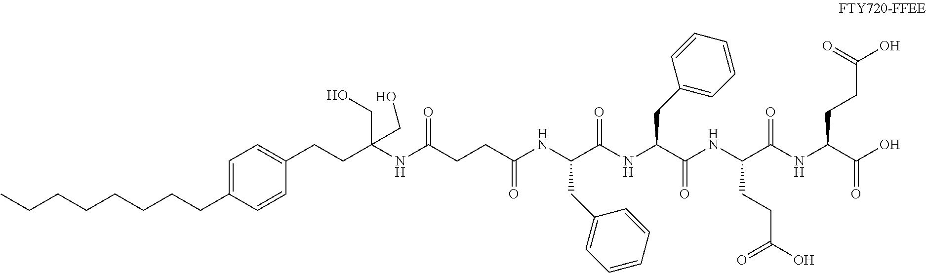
C1=C(CCCCCCCC)C=CC(CCC(NC(CCC(NC(C(NC(C(NC(C(NC(C(O)=O)CCC(O)=O)=O)CCC(=O)O)=O)CC2=CC=CC=C2)=O)CC2=CC=CC=C2)=O)=O)(CO)CO)=C1
